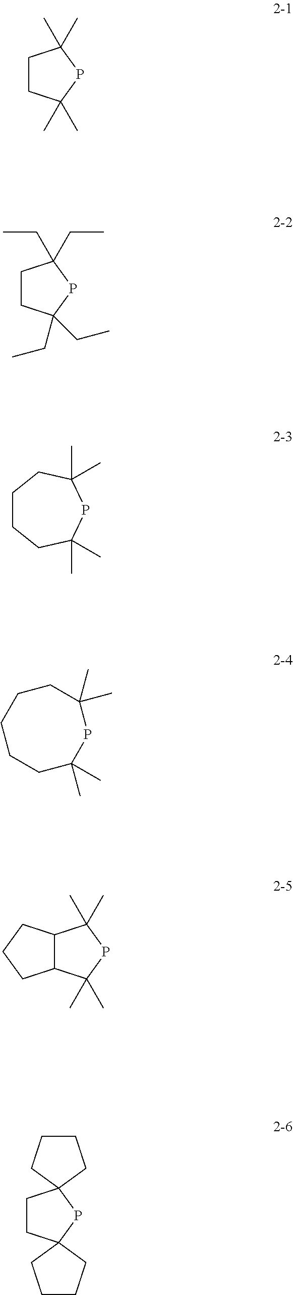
C1CC(C)(C)PC1(C)C.C1CC(CC)(CC)PC1(CC)CC.C1CCC(C)(C)PC(C)(C)C1.C1CCC(C)(C)PC(C)(C)CC1.C12C(CCC1)C(C)(C)PC2(C)C.C1CC2(PC13CCCC3)CCCC2
